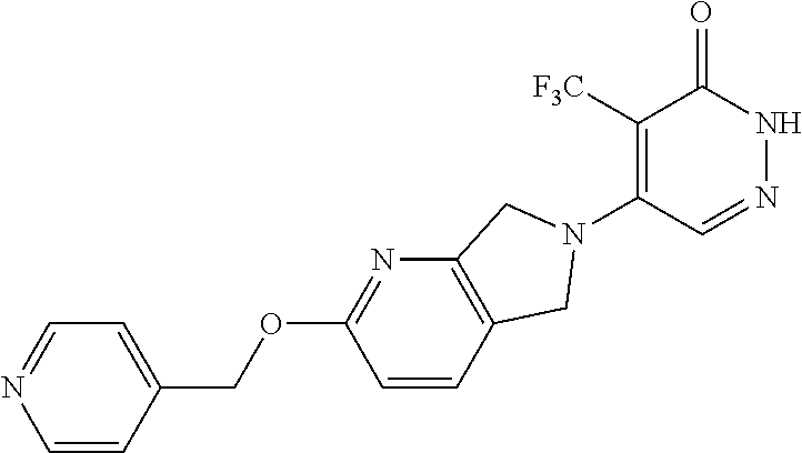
C1([F3C])=C(N2CC3=C(N=C(OCC4=CC=NC=C4)C=C3)C2)C=NNC1=O
